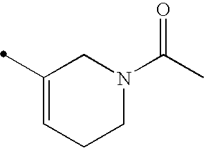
C1(C)=CCCN(C(C)=O)C1
